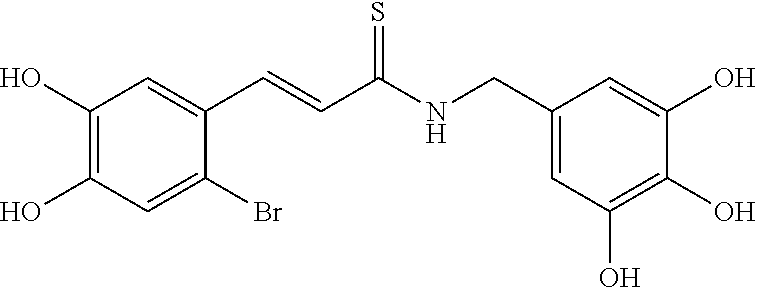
C1(O)=C(O)C=C(Br)C(C=CC(NCC2=CC(O)=C(O)C(O)=C2)=S)=C1
